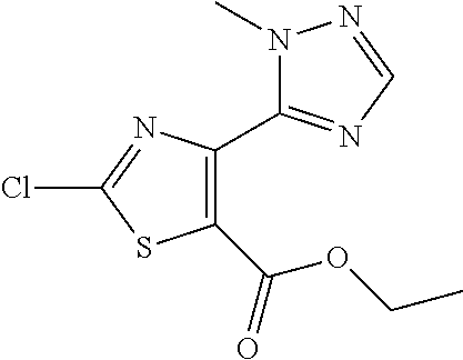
ClC1=NC(C2=NC=NN2C)=C(C(OCC)=O)S1
